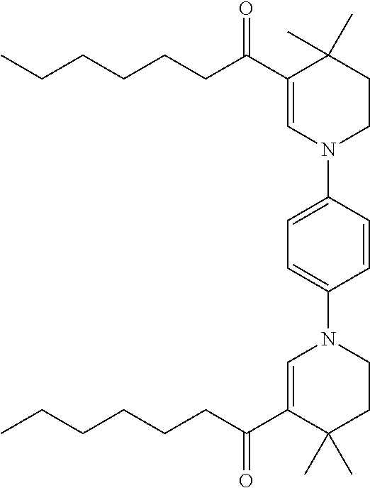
C1=CC(N2CCC(C)(C)C(C(CCCCCC)=O)=C2)=CC=C1N1C=C(C(CCCCCC)=O)C(C)(C)CC1
